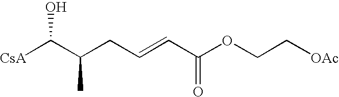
[CsA]C(C(CC=CC(=O)OCC[OAc])C)O
